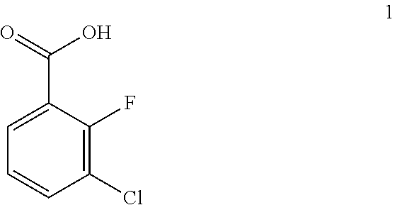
C(C1=CC=CC(Cl)=C1F)(=O)O
